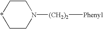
C1*CCN([(CH2)2][Phenyl])C1
